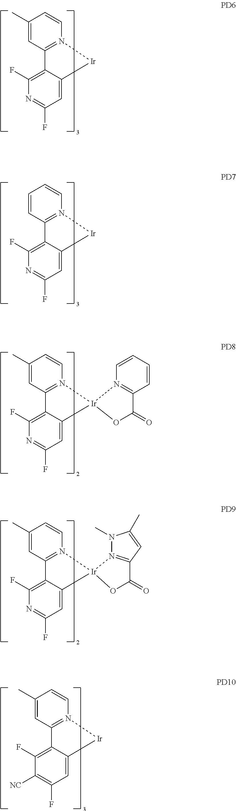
C1=C2C(=C(F)N=C1F)C1=N([Ir]2)C=CC(C)=C1.C1=C2C(=C(F)N=C1F)C1=N([Ir]2)C=CC=C1.C1=C2C(=C(F)N=C1F)C1=N(C=CC(C)=C1)[Ir]21N2=C(C=CC=C2)C(=O)O1.C1=C2C(=C(F)N=C1F)C1=N(C=CC(C)=C1)[Ir]21N2=C(C=C(C)N2C)C(=O)O1.C1=C2C(=C(F)C([NC])=C1F)C1=N([Ir]2)C=CC(C)=C1
